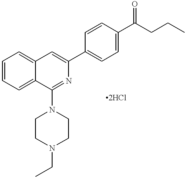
C1=CC=C2C(=C1)C=C(C1=CC=C(C(CCC)=O)C=C1)N=C2N1CCN(CC)CC1
